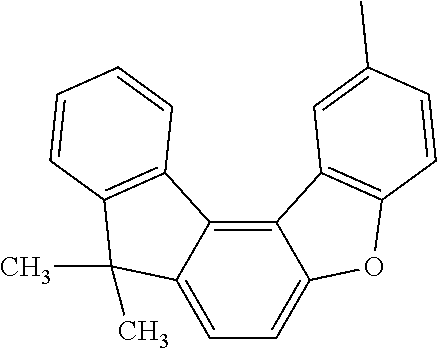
C12=CC=C3C(=C1C1=C(C2(C)C)C=CC=C1)C1=C(O3)C=CC(C)=C1
